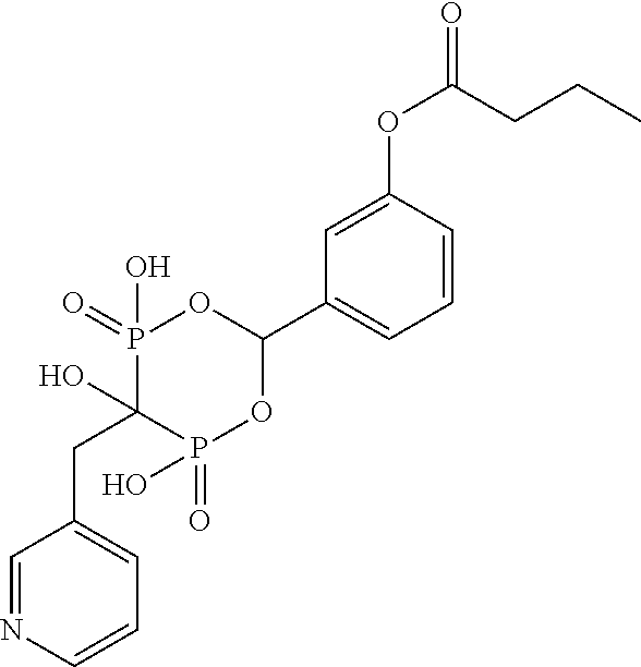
C1=NC=CC=C1CC1(O)P(=O)(O)OC(C2=CC=CC(OC(CCC)=O)=C2)OP1(=O)O
